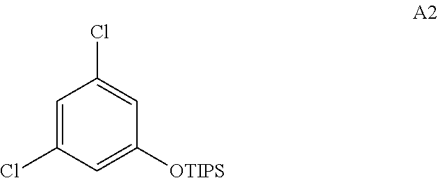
C1=C(Cl)C=C([OTIPS])C=C1Cl
